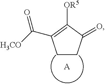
C1CC(=O)C([OR5])=C1C([H3CO])=O.[A]
